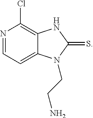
N1=CC=C2C(=C1Cl)NC(=S)N2CCN
